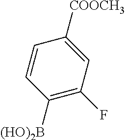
C1([(HO)2B])=C(F)C=C([COOCH3])C=C1
